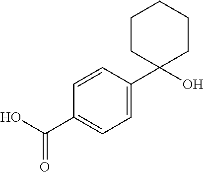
C1(C(O)=O)=CC=C(C2(O)CCCCC2)C=C1
